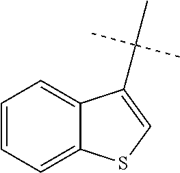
C12=CC=CC=C1SC=C2C(C)(C)C
